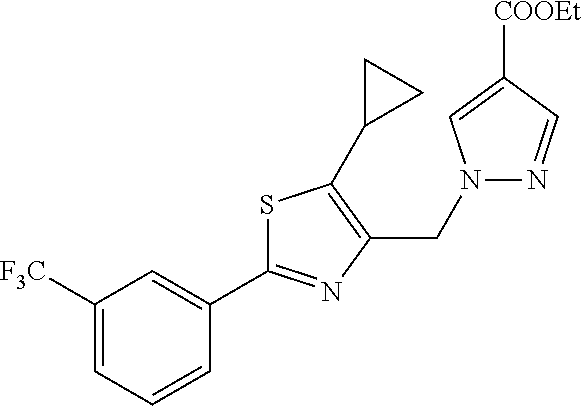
C1([F3C])=CC=CC(C2=NC(CN3N=CC([COOEt])=C3)=C(C3CC3)S2)=C1
